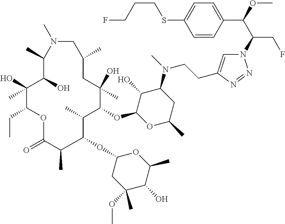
N1=NN(C(C(C2=CC=C(SCCCF)C=C2)OC)CF)C=C1CCN(C1C(O)C(OC2C(C)C(OC3CC(OC)(C)C(O)C(C)O3)C(C)C(=O)OC(CC)C(O)(C)C(O)C(C)N(C)CC(C)CC2(O)C)OC(C)C1)C
